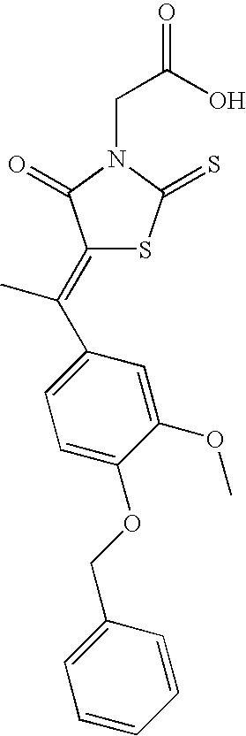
C(N1C(=O)C(=C(C2=CC=C(OCC3=CC=CC=C3)C(OC)=C2)C)SC1=S)C(=O)O
